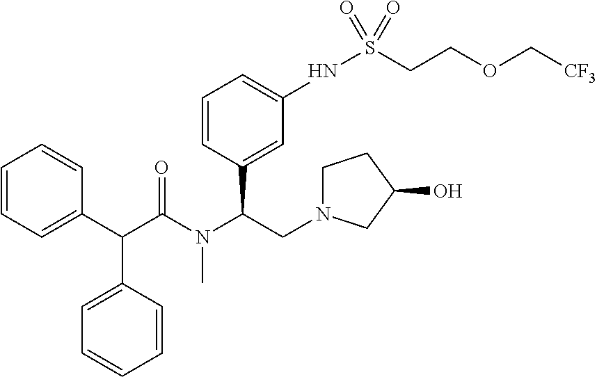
C1(C(C(N(C(CN2CCC(O)C2)C2=CC(NS(CCOC[CF3])(=O)=O)=CC=C2)C)=O)C2=CC=CC=C2)=CC=CC=C1
